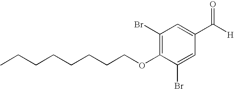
CCCCCCCCOC1=C(Br)C=C(C(=O)[H])C=C1Br
